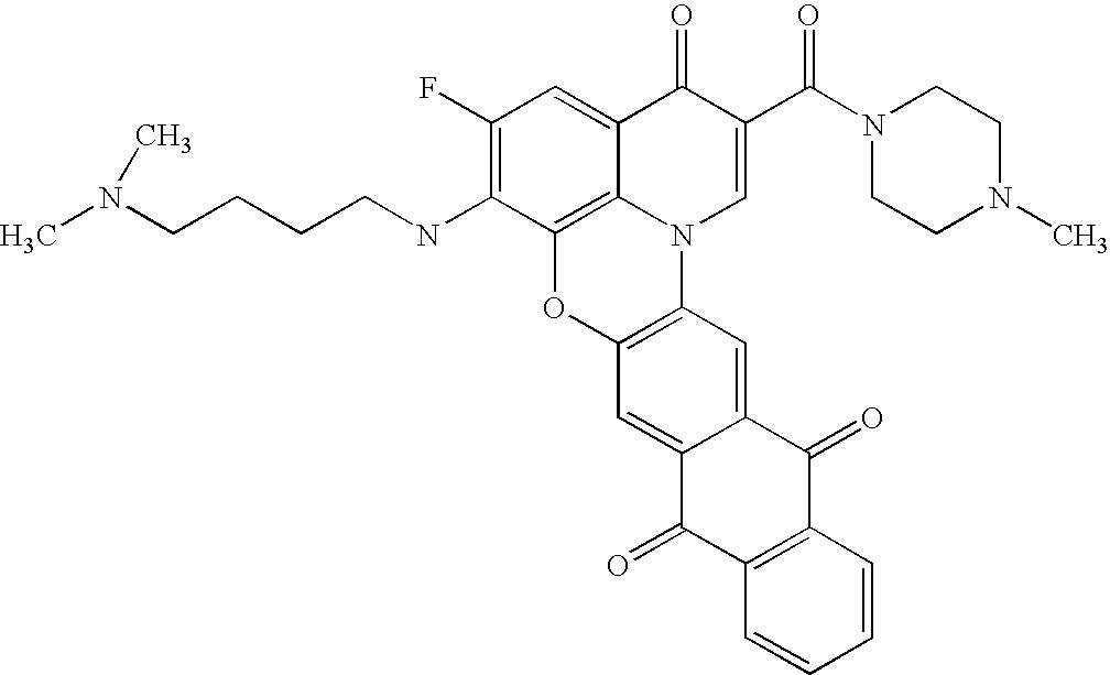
C12=C3C(=CC(F)=C1NCCCCN(C)C)C(=O)C(C(=O)N1CCN(C)CC1)=CN3C1=C(O2)C=C2C(=C1)C(=O)C1=C(C2=O)C=CC=C1
